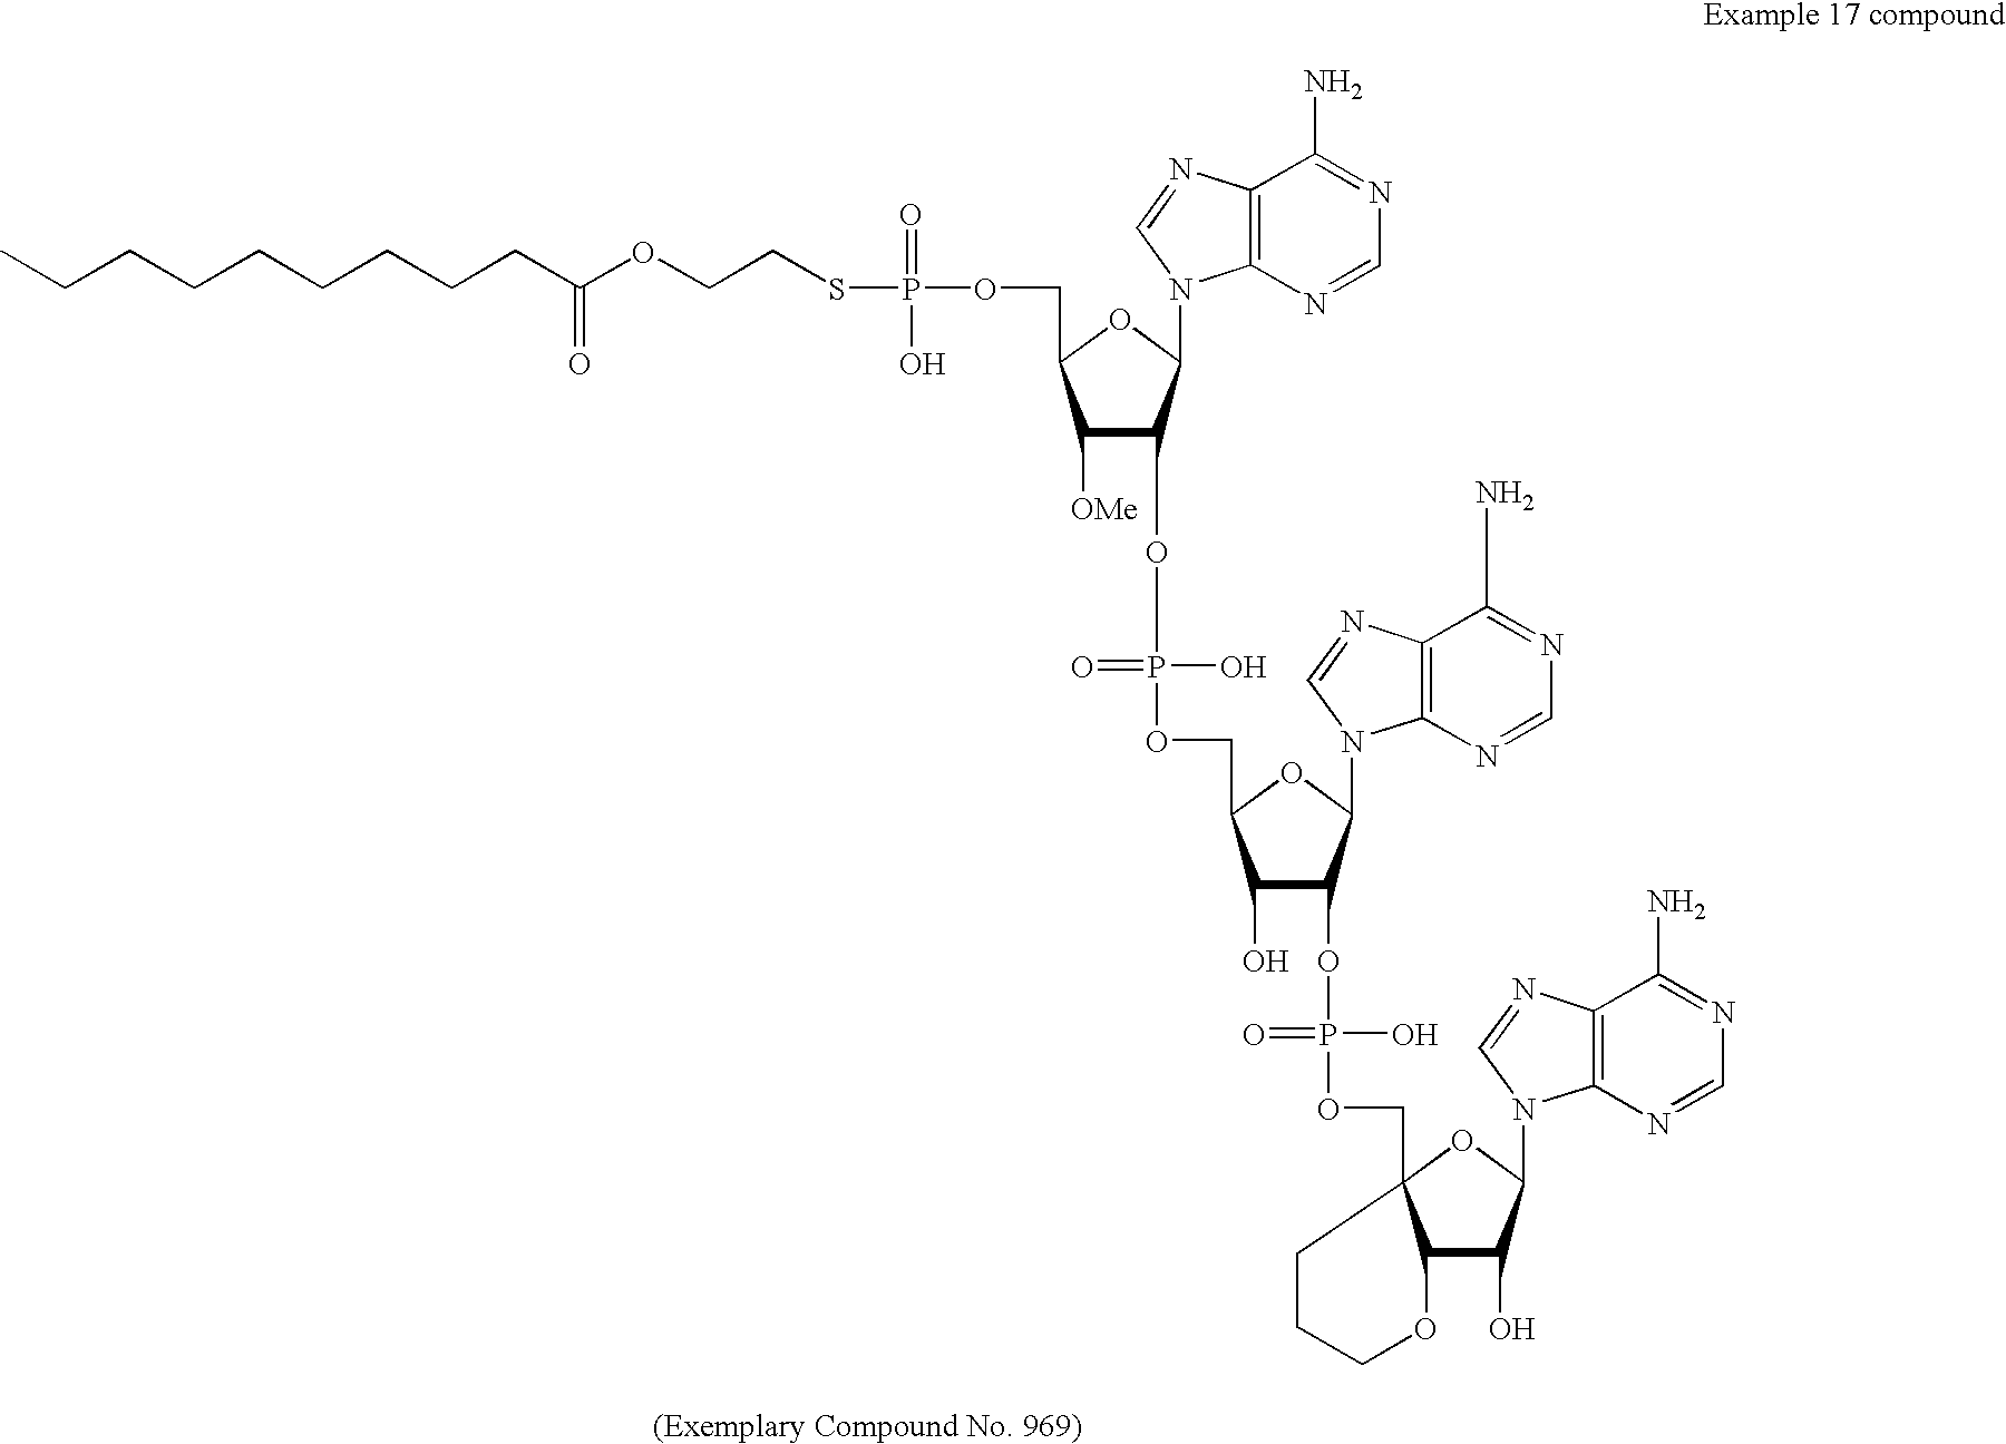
CCCCCCCCCC(OCCSP(OCC1C([OMe])C(OP(=O)(O)OCC2C(O)C(OP(=O)(O)OCC34C(C(O)C(N5C6=C(N=C5)C(N)=NC=N6)O3)OCCC4)C(N3C4=C(N=C3)C(N)=NC=N4)O2)C(N2C3=C(N=C2)C(N)=NC=N3)O1)(=O)O)=O
